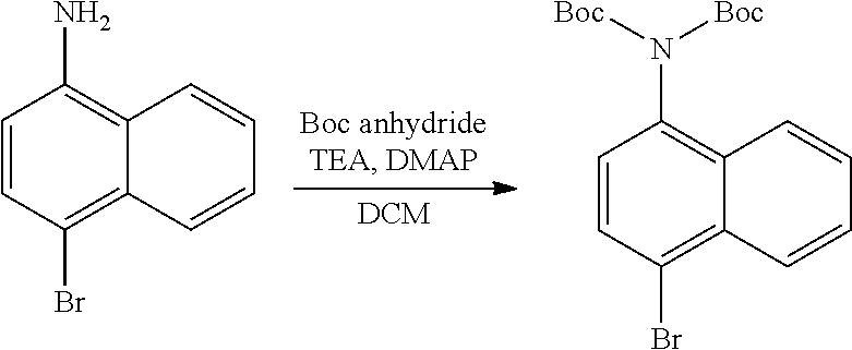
C1(N)=C2C=CC=CC2=C(Br)C=C1.C1=CC(Br)=C2C(=C1N([Boc])[Boc])C=CC=C2
